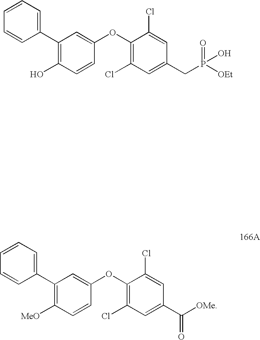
C1(C2=CC=CC=C2)=C([MeO])C=CC(OC2=C(Cl)C=C(C([OMe])=O)C=C2Cl)=C1.C1=CC=C(C2=C(O)C=CC(OC3=C(Cl)C=C(CP([OEt])(=O)O)C=C3Cl)=C2)C=C1
